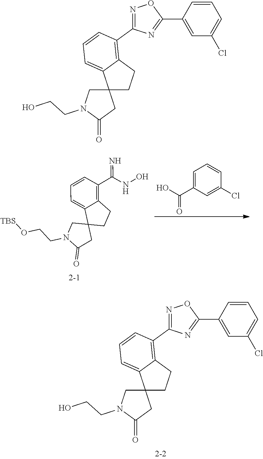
C1=C(C(O)=O)C=C(Cl)C=C1.C1(C(NO)=N)=C2C(=CC=C1)C1(CC2)CN(CCO[TBS])C(=O)C1.N1=C(C2=C3C(=CC=C2)C2(CC3)CN(CCO)C(=O)C2)N=C(C2=CC(Cl)=CC=C2)O1.N1=C(C2=C3C(=CC=C2)C2(CC3)CN(CCO)C(=O)C2)N=C(C2=CC(Cl)=CC=C2)O1
